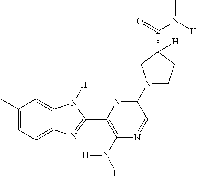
C1(C)=CC=C2C(=C1)N([H])C(C1=C(N([H])[H])N=CC(N3CCC([H])(C(=O)N([H])C)C3)=N1)=N2
